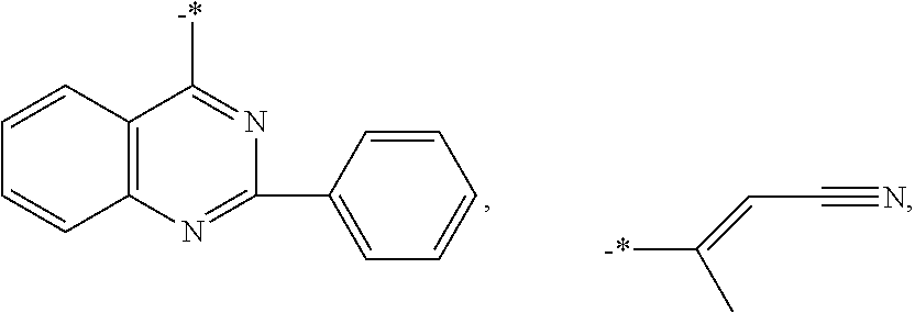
C1=CC2=C(C=C1)N=C(C1=CC=CC=C1)N=C2[-*].[-*]C(=CC#N)C
